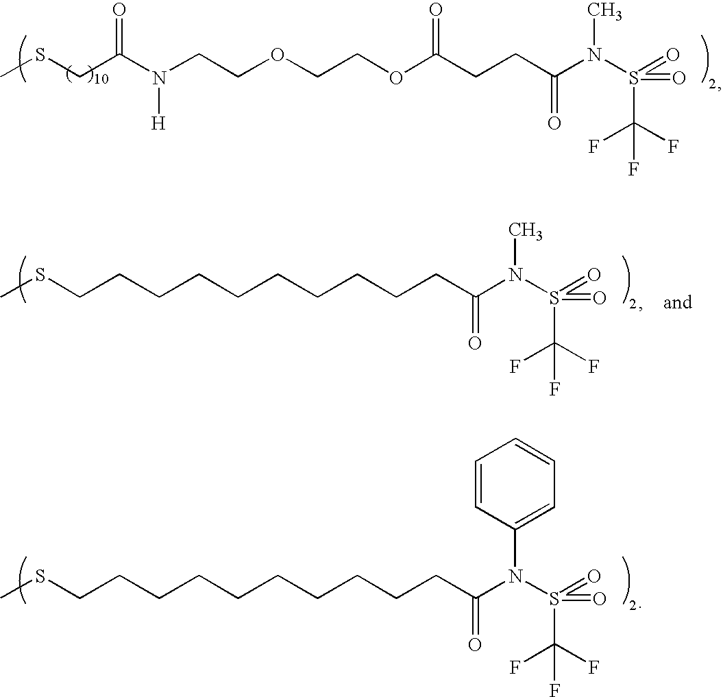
CSCC(N(CCOCCOC(CCC(=O)N(C)S(C(F)(F)F)(=O)=O)=O)[H])=O.CSCCCCCCCCCCC(N(C)S(C(F)(F)F)(=O)=O)=O.CSCCCCCCCCCCC(N(C1=CC=CC=C1)S(C(F)(F)F)(=O)=O)=O
